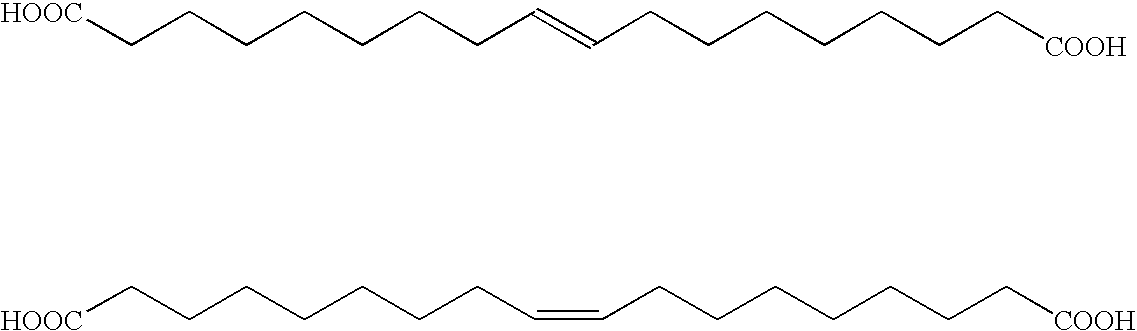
C(CCCCCCC=CCCCCCCC[COOH])[HOOC].[HOOC]CCCCCCCC=CCCCCCCC[COOH]
